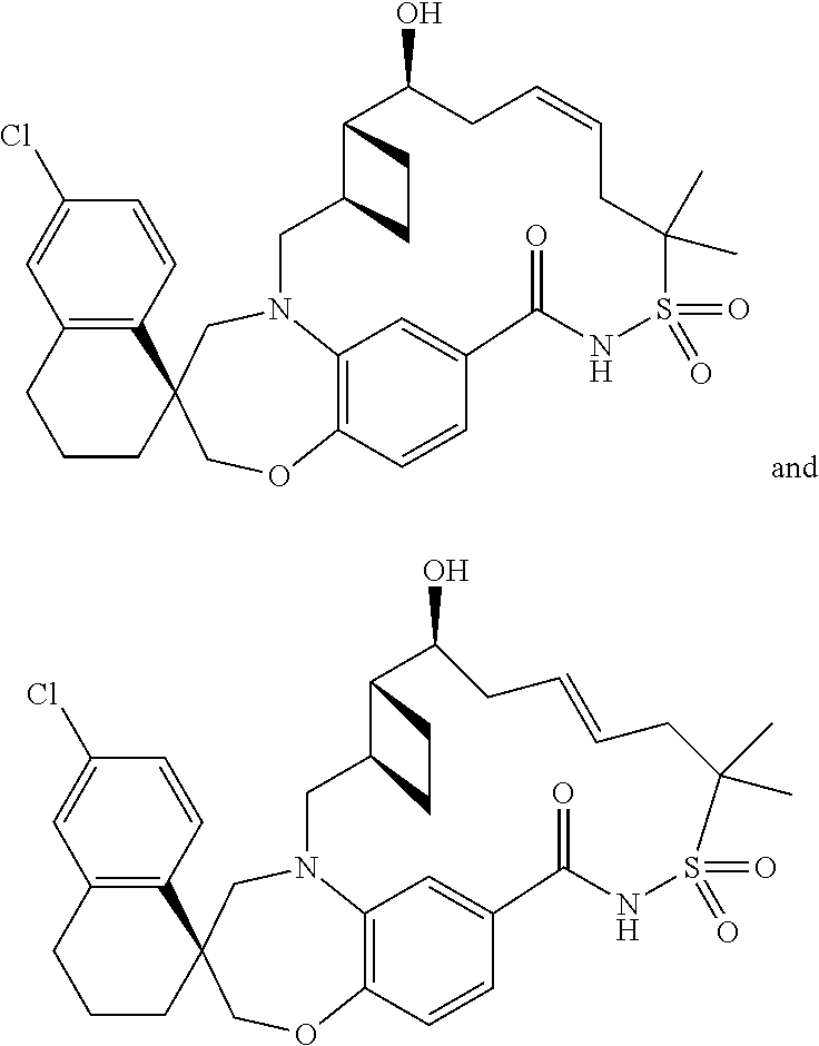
C1(Cl)=CC2=C(C=C1)C1(CCC2)COC2=C3N(C1)CC1C(C(O)CC=CCC(C)(C)S(=O)(=O)NC(=O)C(=C3)C=C2)CC1.C1(Cl)=CC2=C(C=C1)C1(CCC2)COC2=C3N(C1)CC1C(CC1)C(O)CC=CCC(C)(C)S(=O)(=O)NC(=O)C(=C3)C=C2
